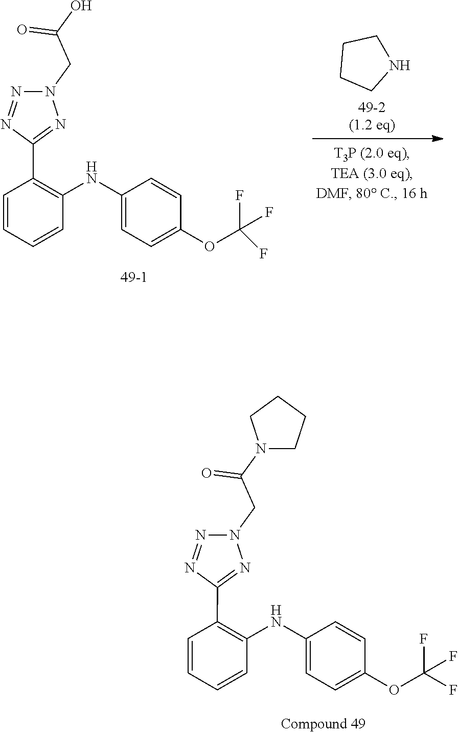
C1=CC=CC(NC2=CC=C(OC(F)(F)F)C=C2)=C1C1=NN(CC(N2CCCC2)=O)N=N1.C1=CC=CC(NC2=CC=C(OC(F)(F)F)C=C2)=C1C1=NN(CC(O)=O)N=N1.C1CCNC1
